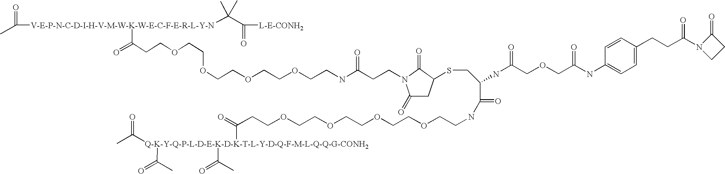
CC([V-E-P-N-C-D-I-H-V-M-W-K-W-E-C-F-E-R-L-Y-N](C(C(=O)[L-E-CONH2])(C)C)C(=O)CCOCCOCCOCCOCCNC(CCN1C(=O)CC(SCC(C(=O)NCCOCCOCCOCCOCCC(=O)[Q-K-Y-Q-P-L-D-E-K-D-K-T-L-Y-D-Q-F-M-L-Q-Q-G-CONH2](C(C)=O)(C(=O)C)C(=O)C)NC(COCC(NC2=CC=C(CCC(N3CCC3=O)=O)C=C2)=O)=O)C1=O)=O)=O
